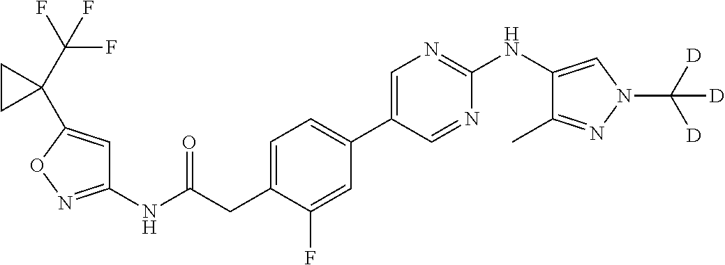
C1(NC(=O)CC2=CC=C(C3=CN=C(NC4=CN(C([D])([D])[D])N=C4C)N=C3)C=C2F)=NOC(C2(C(F)(F)F)CC2)=C1
